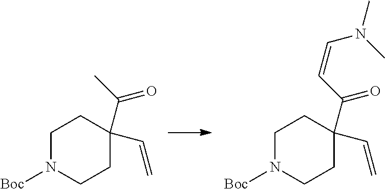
C1N([Boc])CCC(C(C)=O)(C=C)C1.C1N([Boc])CCC(C(C=CN(C)C)=O)(C=C)C1
